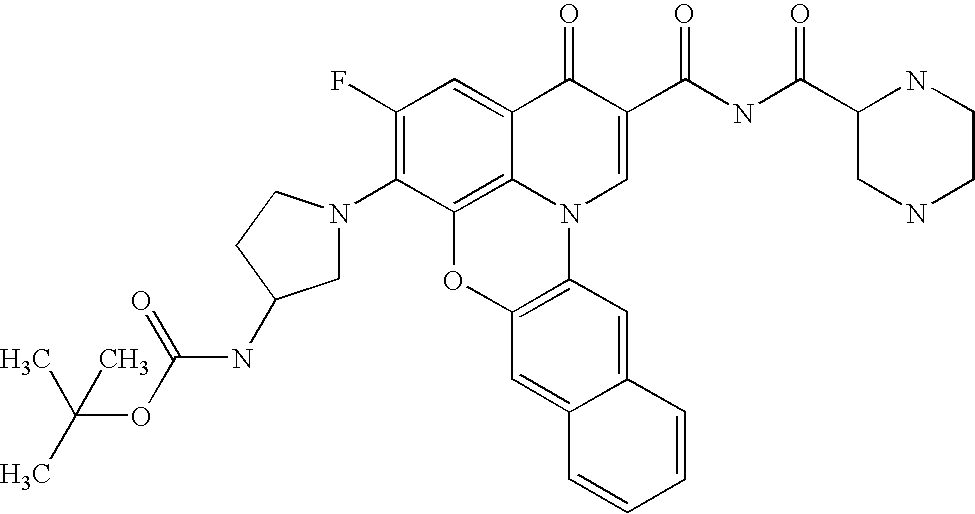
C1(F)=C(N2CC(NC(=O)OC(C)(C)C)CC2)C2=C3C(=C1)C(=O)C(C(NC(C1NCCNC1)=O)=O)=CN3C1=C(O2)C=C2C(=C1)C=CC=C2
